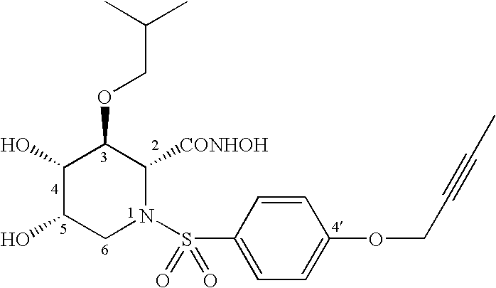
C1(O)C(O)CN(S(C2=CC=C(OCC#CC)C=C2)(=O)=O)C([CONHOH])C1OCC(C)C
